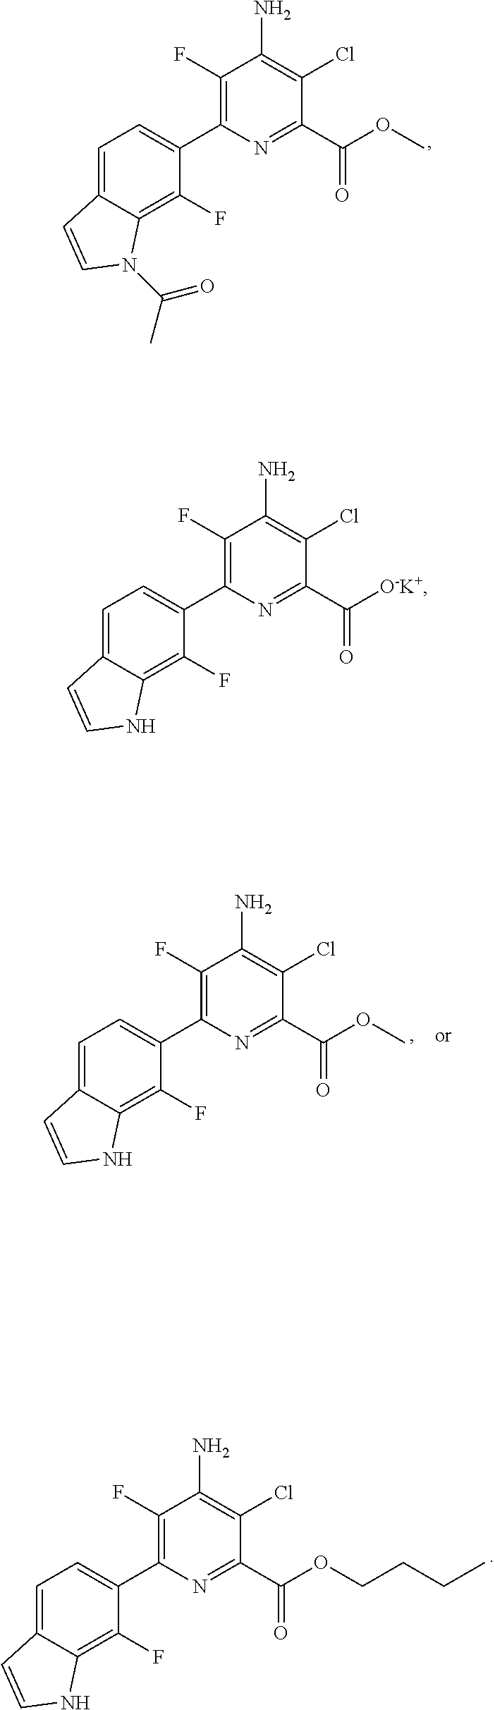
C1=C2C(=C(F)C(C3=C(F)C(N)=C(Cl)C(C(OCCCC)=O)=N3)=C1)NC=C2.C1=C2C(=C(F)C(C3=C(F)C(N)=C(Cl)C(C(OC)=O)=N3)=C1)N(C(=O)C)C=C2.C1=C2C(=C(F)C(C3=C(F)C(N)=C(Cl)C(C([O-K+])=O)=N3)=C1)NC=C2.C1=C2C(=C(F)C(C3=C(F)C(N)=C(Cl)C(C(OC)=O)=N3)=C1)NC=C2
